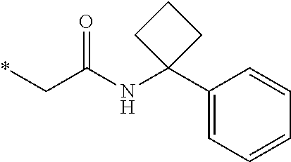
*CC(NC1(C2=CC=CC=C2)CCC1)=O
